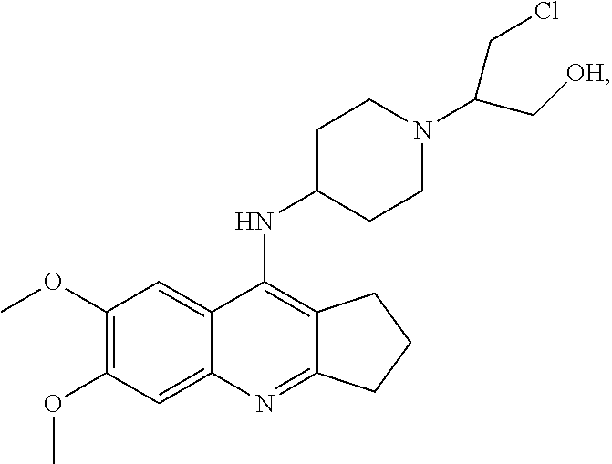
C12=C(NC3CCN(C(CCl)C[OH])CC3)C3=CC(OC)=C(OC)C=C3N=C1CCC2
